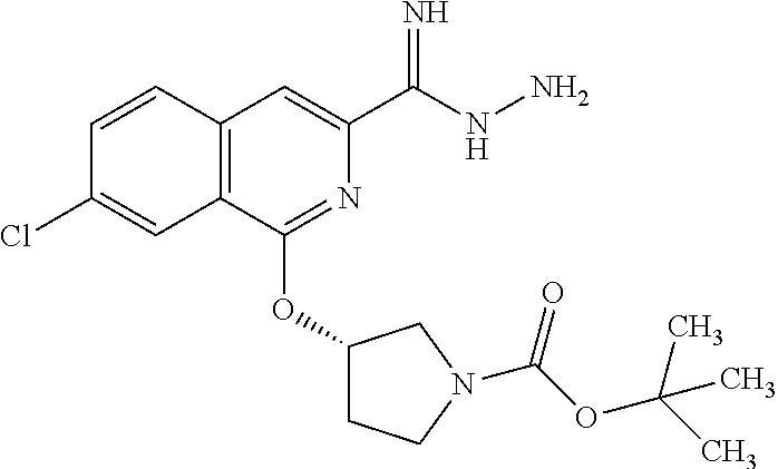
C1=CC2=C(C=C1Cl)C(OC1CCN(C(=O)OC(C)(C)C)C1)=NC(C(NN)=N)=C2
